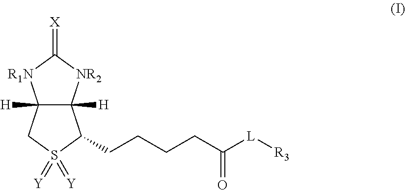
C12([H])C([H])([NR2]C(=[X])[R1N]1)C(CCCCC([L][R3])=O)S(=[Y])(=[Y])C2
